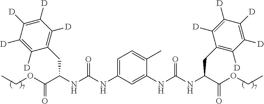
C1=C(NC(NC(C(OCC)=O)CC2=C([D])C([D])=C([D])C([D])=C2[D])=O)C=C(NC(NC(C(OCC)=O)CC2=C([D])C([D])=C([D])C([D])=C2[D])=O)C(C)=C1
